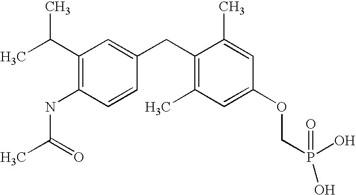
C1(C(C)C)=C(NC(C)=O)C=CC(CC2=C(C)C=C(OCP(O)(O)=O)C=C2C)=C1
